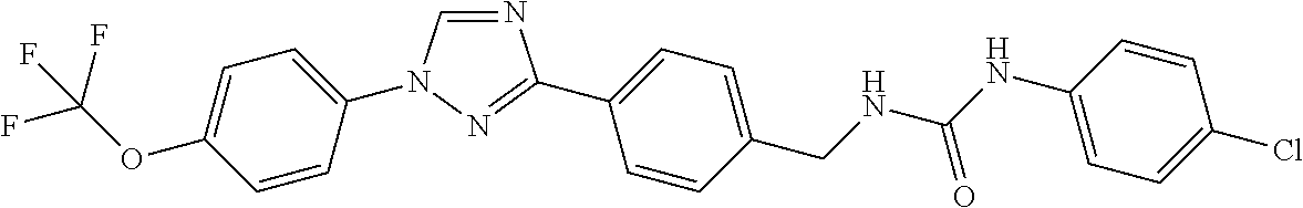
C1=C(N2C=NC(C3=CC=C(CNC(NC4=CC=C(Cl)C=C4)=O)C=C3)=N2)C=CC(OC(F)(F)F)=C1
